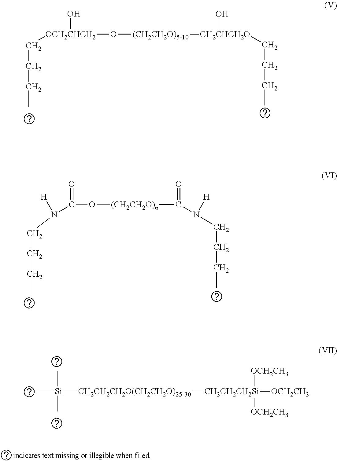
[OCH2CHCH2](O[(CH2CH2O)5-10][CH2CHCH2O](O)CCCC)(O)CCCC.C(O[(CH2CH2O)n]C(=O)N(CCCC)[H])(=O)N(CCCC)[H].[Si]([CH2CH2CH2O(CH2CH2O)25-30][CH3CH2CH2Si]([OCH2CH3])([OCH2CH3])[OCH2CH3])(C)(C)C
